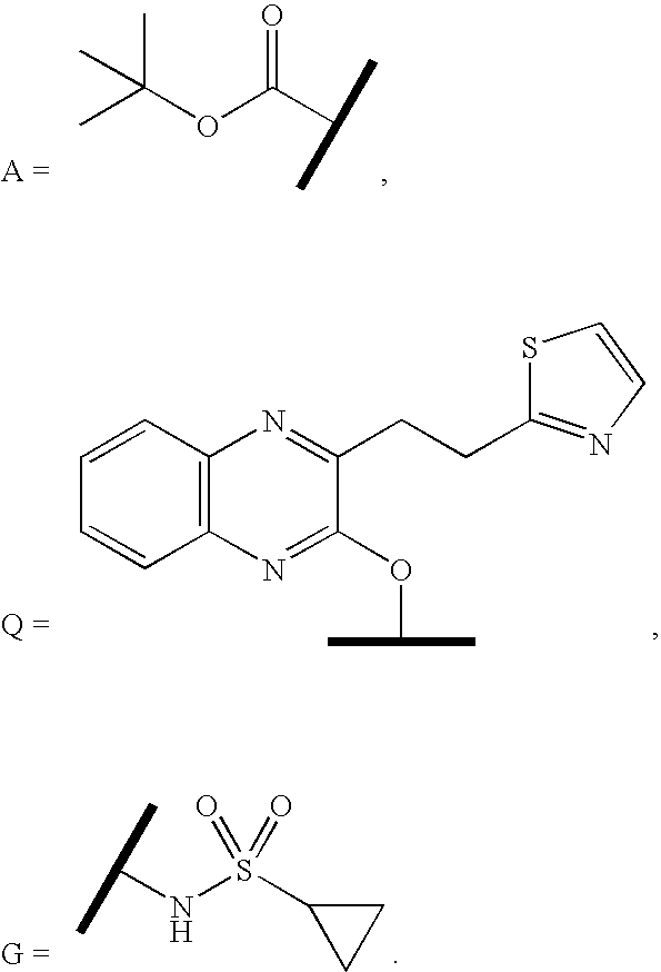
CC(OC(C(C)C)=O)(C)C.C1=CC2=C(C=C1)N=C(OC(C)C)C(CCC1=NC=CS1)=N2.C(NS(C1CC1)(=O)=O)(C)C
